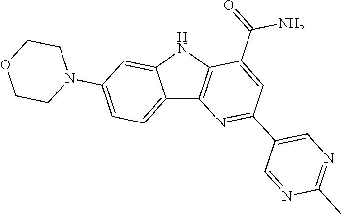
C12=CC=C(N3CCOCC3)C=C1NC1=C2N=C(C2=CN=C(C)N=C2)C=C1C(=O)N
